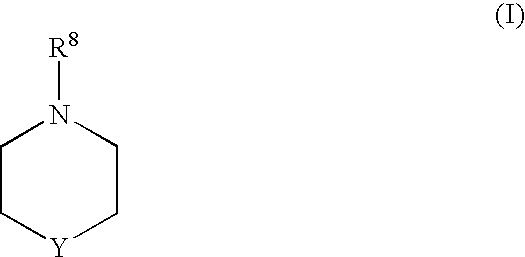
C1C[Y]CCN1[R8]
